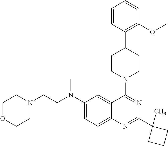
C1=CC(C2CCN(C3=NC(C4(C)CCC4)=NC4=CC=C(N(CCN5CCOCC5)C)C=C43)CC2)=C(OC)C=C1
